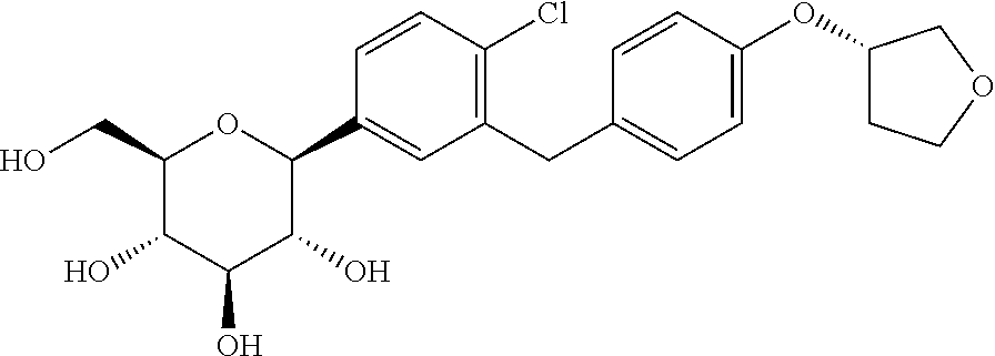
OCC1C(O)C(O)C(O)C(C2=CC(CC3=CC=C(OC4CCOC4)C=C3)=C(Cl)C=C2)O1
